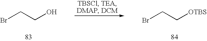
BrCCO.BrCC[OTBS]
